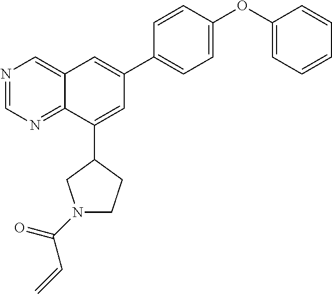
C1=CC(OC2=CC=CC=C2)=CC=C1C1=CC2=CN=CN=C2C(C2CN(C(=O)C=C)CC2)=C1
